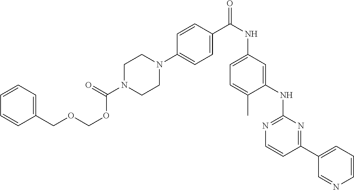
C1=CC=C(COCOC(N2CCN(C3=CC=C(C(NC4=CC=C(C)C(NC5=NC=CC(C6=CC=CN=C6)=N5)=C4)=O)C=C3)CC2)=O)C=C1
